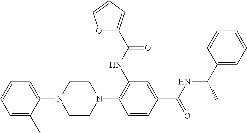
C1=C(C)C(N2CCN(C3=C(NC(=O)C4=CC=CO4)C=C(C(NC(C)C4=CC=CC=C4)=O)C=C3)CC2)=CC=C1
